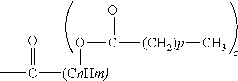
[(CnHm)](C(C)=O)OC(=O)[(CH2)p]C
